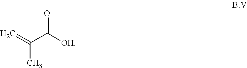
C=C(C)C(=O)[OH]
